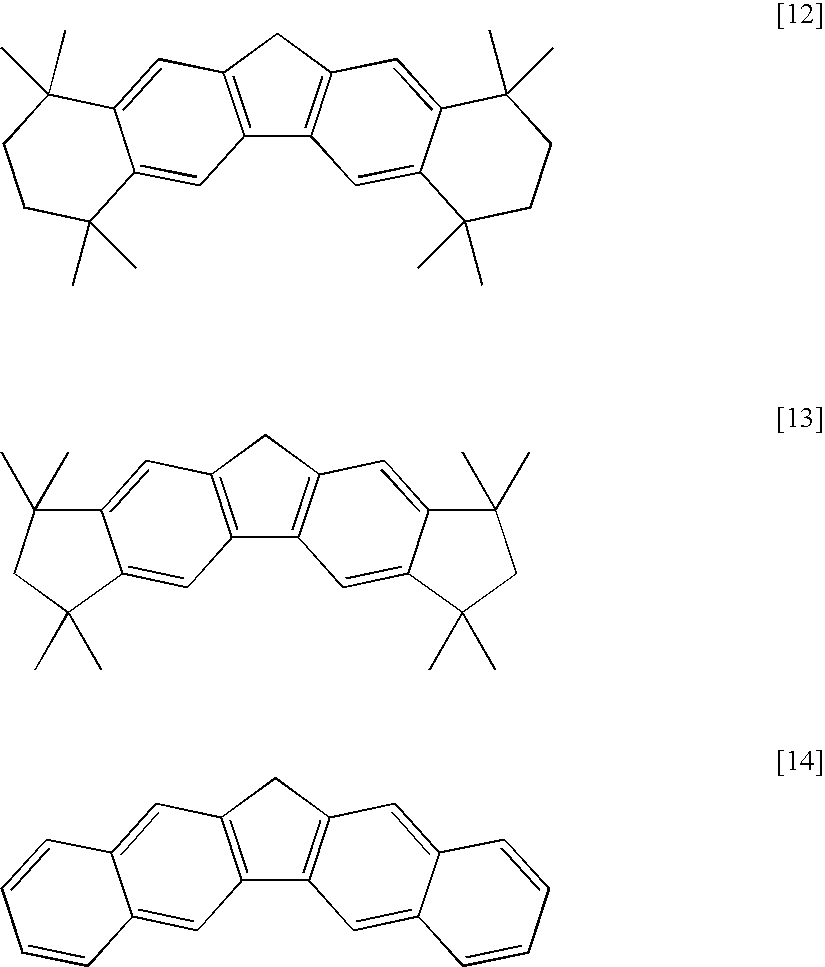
C12=C(CC3=C1C=C1C(=C3)C(C)(C)CCC1(C)C)C=C1C(=C2)C(C)(C)CCC1(C)C.C12=C(CC3=C1C=C1C(=C3)C(C)(C)CC1(C)C)C=C1C(=C2)C(C)(C)CC1(C)C.C12=C(CC3=C1C=C1C(=C3)C=CC=C1)C=C1C(=C2)C=CC=C1
